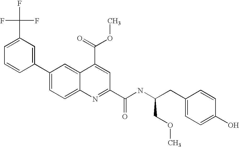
C1(C(F)(F)F)=CC=CC(C2=CC=C3C(=C2)C(C(=O)OC)=CC(C(NC(CC2=CC=C(O)C=C2)COC)=O)=N3)=C1
